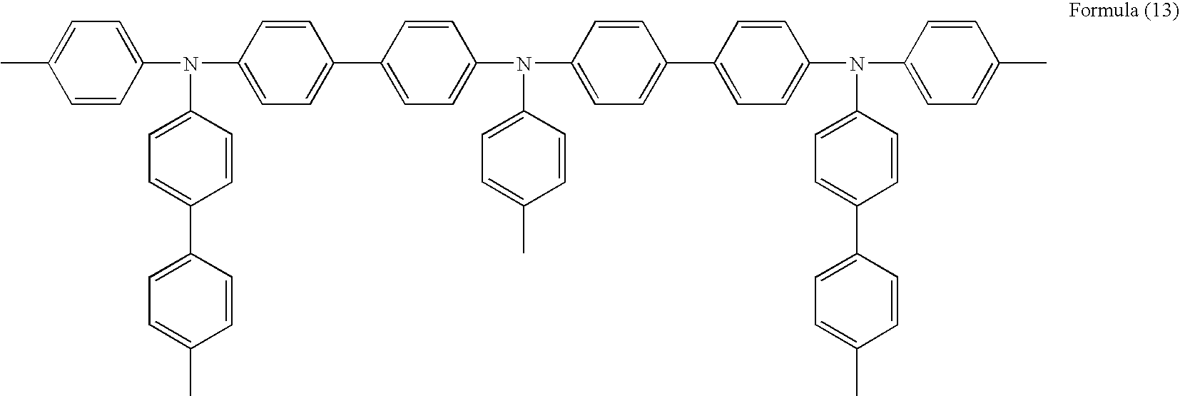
C1=CC(C)=CC=C1N(C1=CC=C(C2=CC=C(N(C3=CC=C(C)C=C3)C3=CC=C(C4=CC=C(N(C5=CC=C(C)C=C5)C5=CC=C(C6=CC=C(C)C=C6)C=C5)C=C4)C=C3)C=C2)C=C1)C1=CC=C(C2=CC=C(C)C=C2)C=C1
